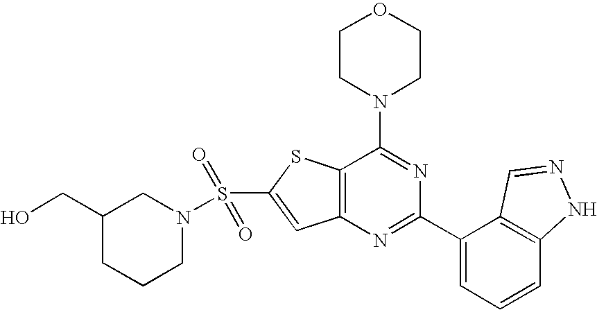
C1CN(C2=NC(C3=CC=CC4=C3C=NN4)=NC3=C2SC(S(=O)(=O)N2CC(CO)CCC2)=C3)CCO1
